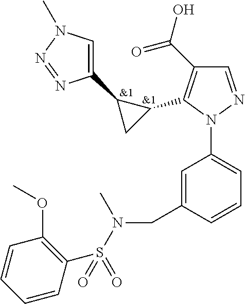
[&1].C1(C(O)=O)=C(C2C(C3=CN(C)N=N3)C2)N(C2=CC=CC(CN(S(C3=C(OC)C=CC=C3)(=O)=O)C)=C2)N=C1.[&1]
